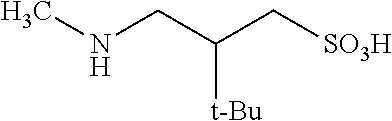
N(CC(C[SO3H])[t-Bu])C
